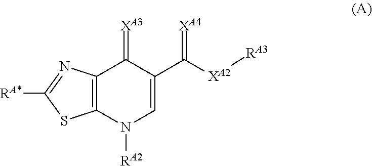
C12=C(N([RA2])C=C(C(=[XA4])[XA2][RA3])C1=[XA3])SC([RA*])=N2
